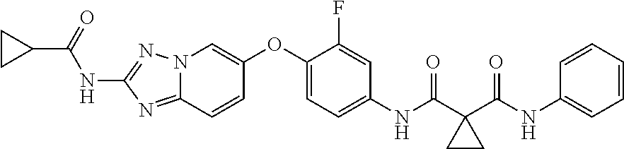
N12C(=NC(NC(=O)C3CC3)=N1)C=CC(OC1=CC=C(NC(=O)C3(C(NC4=CC=CC=C4)=O)CC3)C=C1F)=C2
